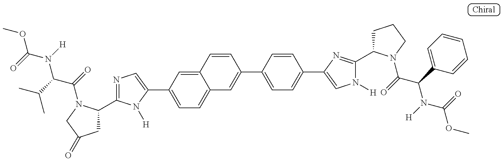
N1=C(C2CC(=O)CN2C(C(N(C(OC)=O)[H])C(C)C)=O)N([H])C(C2=CC=C3C(=C2)C=CC(C2=CC=C(C4=CN([H])C(C5CCCN5C(C(N(C(OC)=O)[H])C5=CC=CC=C5)=O)=N4)C=C2)=C3)=C1
